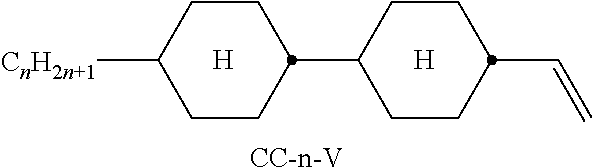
[H].C1CC(C2CCC(C=C)CC2)CCC1[CnH2n+1].[H].[CC-n-V]
